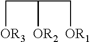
C(C([OR2])C[OR1])[OR3]
